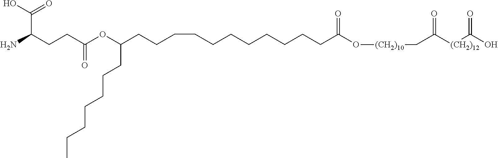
NC(CCC(OC(CCCCCCC)CCCCCCCCCCCC(O[(CH2)10]CC([(CH2)12]C(O)=O)=O)=O)=O)C(O)=O
